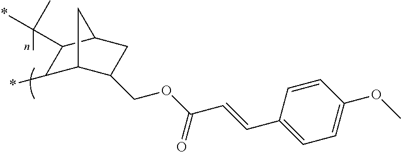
C1(*)C2CC(CC2COC(C=CC2=CC=C(OC)C=C2)=O)C1C(C)(C)*
